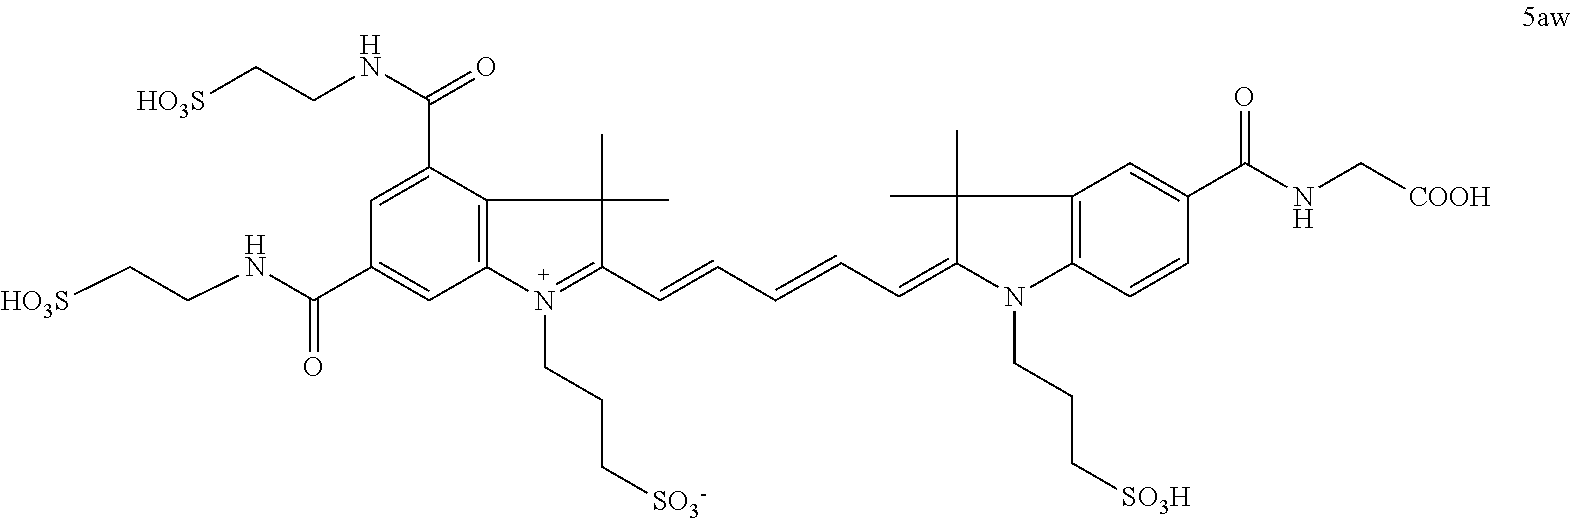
[HO3S]CCNC(C1=CC2=C(C(C(NCC[HO3S])=O)=C1)C(C)(C)C(C=CC=CC=C1C(C)(C)C3=C(N1CCC[SO3H])C=CC(C(NC[COOH])=O)=C3)=N2CCC[SO3-])=O
